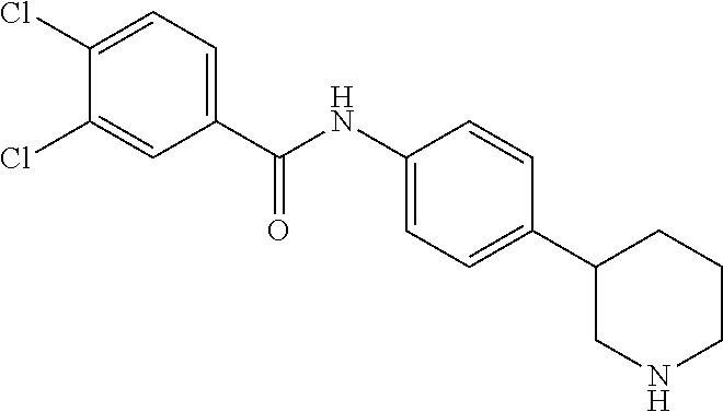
C1(NC(=O)C2=CC=C(Cl)C(Cl)=C2)=CC=C(C2CNCCC2)C=C1
